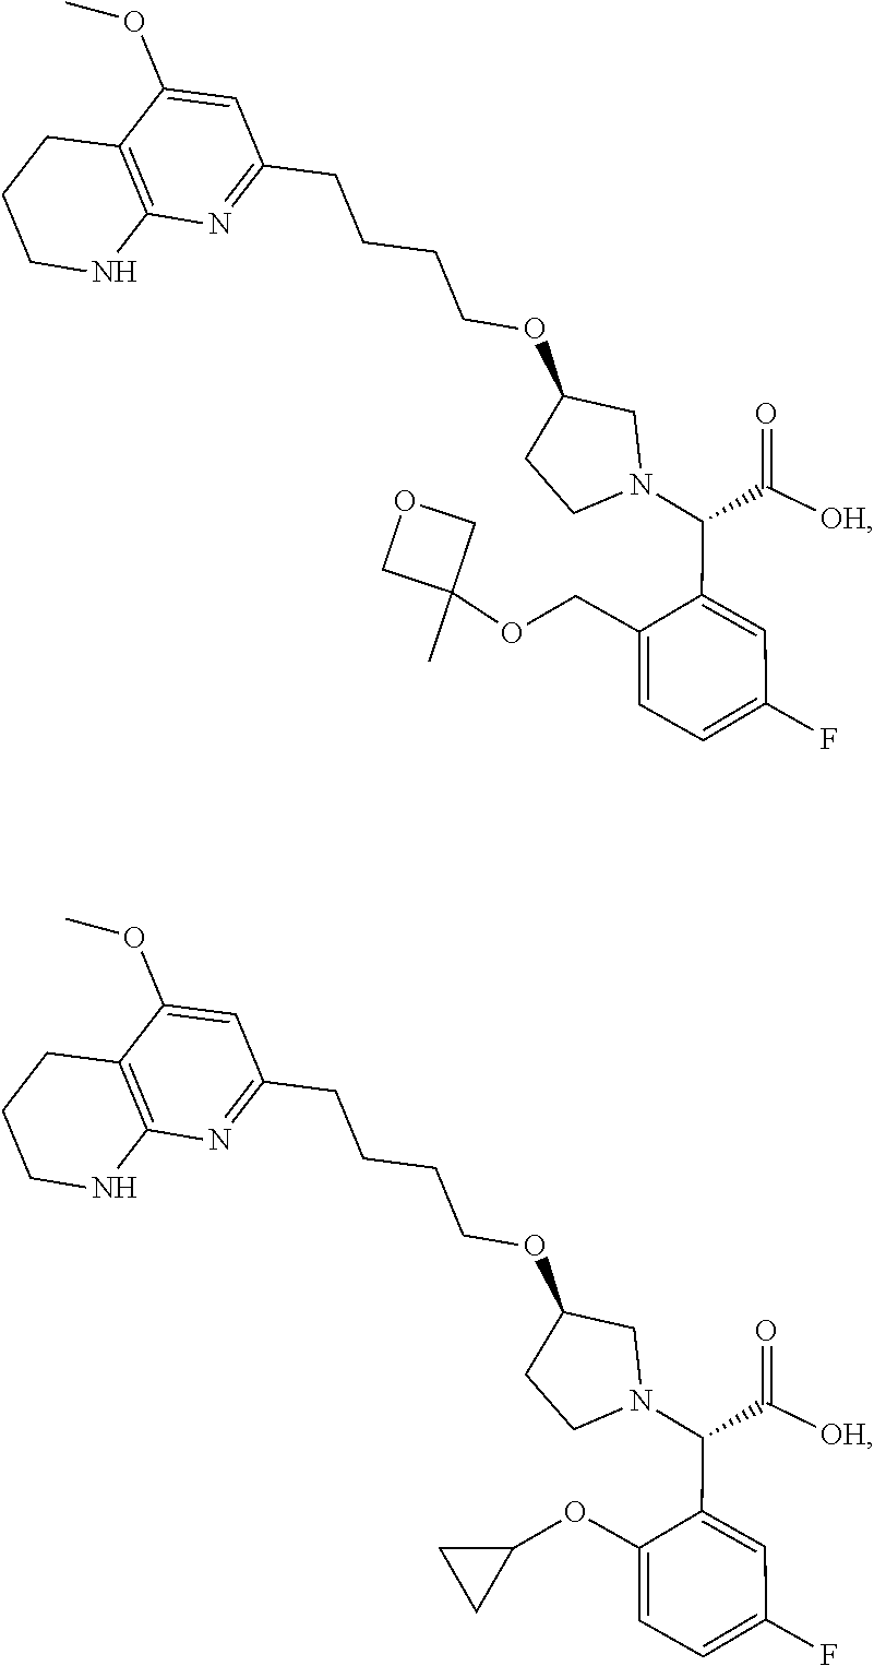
C1(OC)=CC(CCCCOC2CCN(C(C3=CC(F)=CC=C3COC3(C)COC3)C([OH])=O)C2)=NC2=C1CCCN2.C1(OC)=CC(CCCCOC2CCN(C(C3=CC(F)=CC=C3OC3CC3)C([OH])=O)C2)=NC2=C1CCCN2
